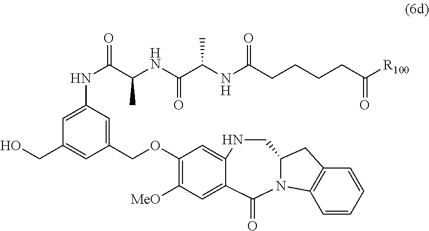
C1(OCC2=CC(NC(C(C)NC(=O)C(NC(=O)CCCCC([R100])=O)C)=O)=CC(CO)=C2)=C([MeO])C=C2C(=C1)NCC1CC3=C(C=CC=C3)N1C2=O
